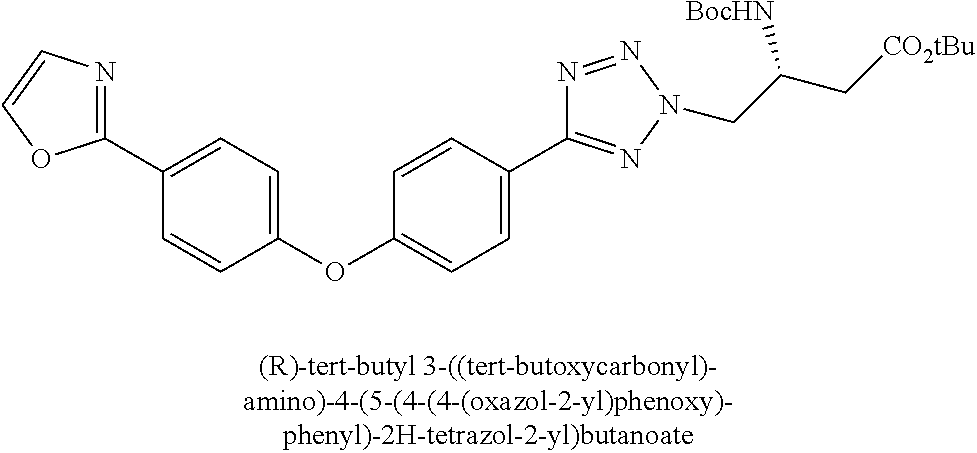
C1(OC2=CC=C(C3=NN(CC(C[CO2tBu])[BocHN])N=N3)C=C2)=CC=C(C2=NC=CO2)C=C1
